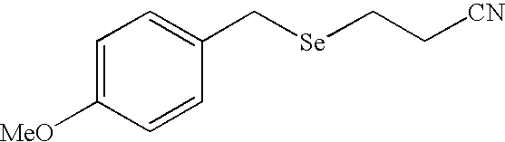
C1=C([MeO])C=CC(C[Se]CC[CN])=C1
